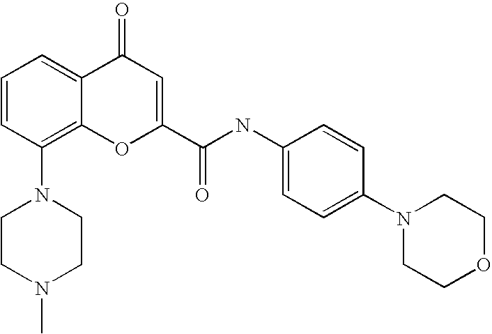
C1=CC(N2CCN(C)CC2)=C2C(=C1)C(=O)C=C(C(=O)NC1=CC=C(N3CCOCC3)C=C1)O2
